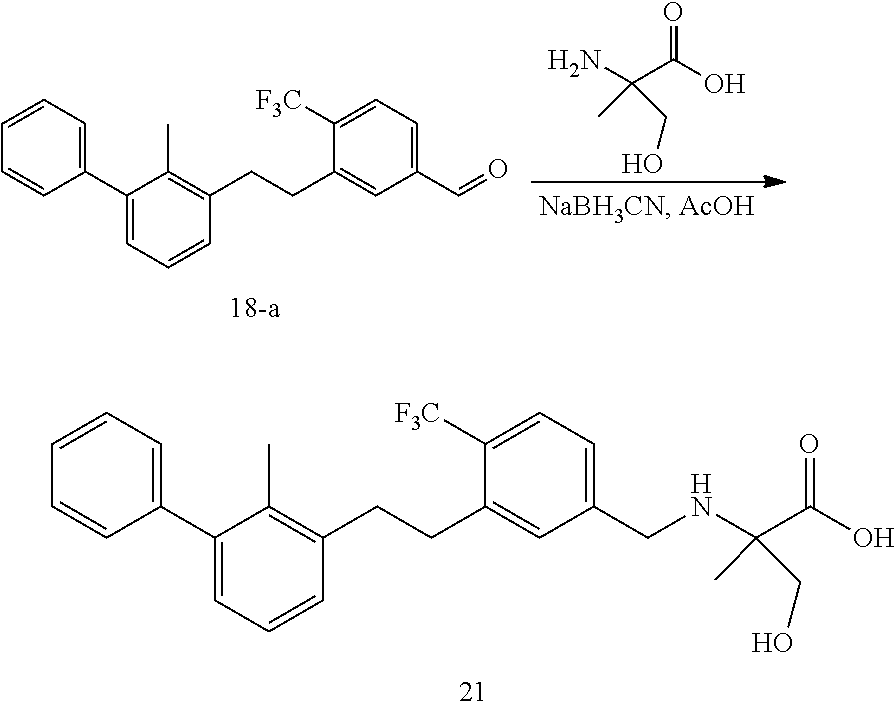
C1=CC=C(C2=CC=CC(CCC3=CC(CNC(C(O)=O)(C)CO)=CC=C3[F3C])=C2C)C=C1.NC(C(O)=O)(C)CO.C1=CC=C(C2=CC=CC(CCC3=CC(C=O)=CC=C3[F3C])=C2C)C=C1
